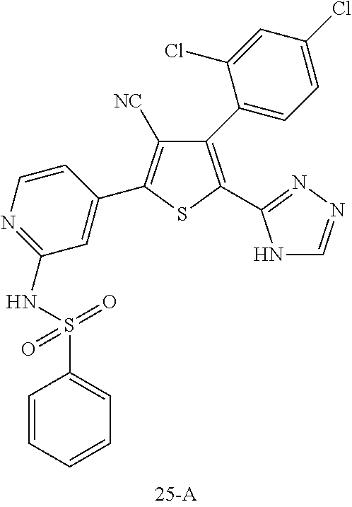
C1(NS(C2=CC=CC=C2)(=O)=O)=NC=CC(C2=C([NC])C(C3=CC=C(Cl)C=C3Cl)=C(C3=NN=CN3)S2)=C1
